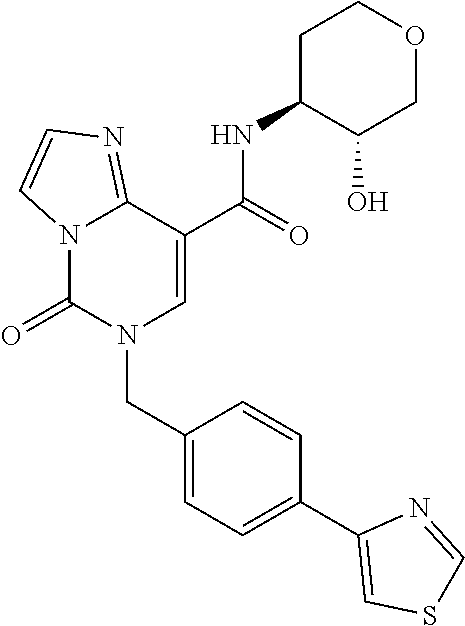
C12=NC=CN1C(=O)N(CC1=CC=C(C3=CSC=N3)C=C1)C=C2C(NC1C(O)COCC1)=O
